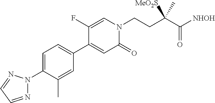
C1=C(N2N=CC=N2)C(C)=CC(C2=CC(=O)N(CCC(C([NHOH])=O)(C)[MeO2S])C=C2F)=C1
